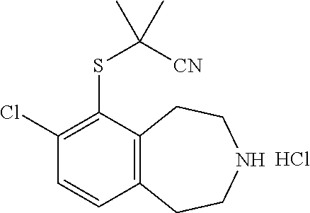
C1(Cl)=C(SC([CN])(C)C)C2=C(C=C1)CCNCC2.Cl
